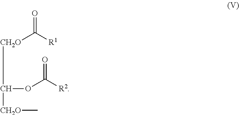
[CH2O](C([CH2O]C)OC([R2])=O)C([R1])=O
